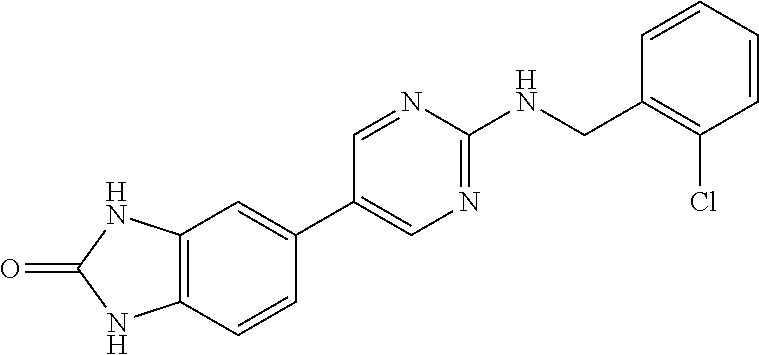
C1=NC(NCC2=C(Cl)C=CC=C2)=NC=C1C1=CC2=C(C=C1)NC(=O)N2
